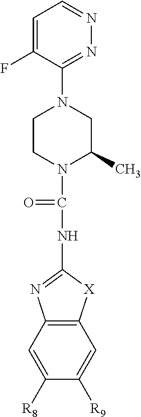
N(C1=NC2=C([X]1)C=C([R9])C([R8])=C2)C(=O)N1C(C)CN(C2=NN=CC=C2F)CC1
